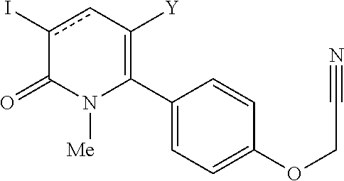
C1(C2=C([Y])cc(I)C(=O)N2[Me])=CC=C(OCC#N)C=C1
